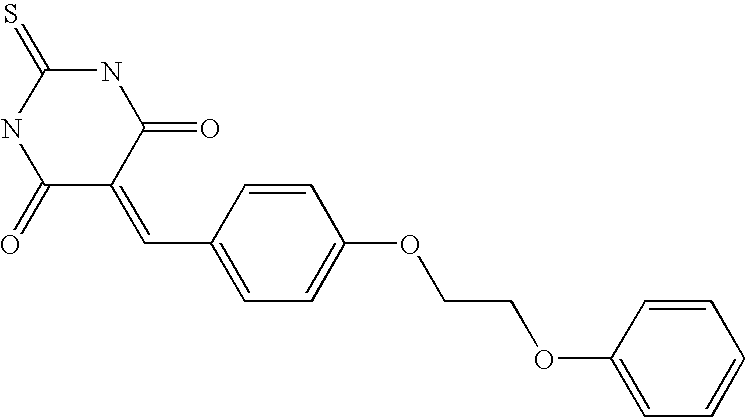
S=C1NC(=O)C(=CC2=CC=C(OCCOC3=CC=CC=C3)C=C2)C(=O)N1
